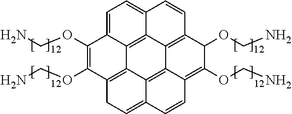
C1(OCN)=C(OCN)C2=C3C4=C5C6=C(C(OCN)C(OCN)=C7C6=C3C(=CC2)C=C7)C=CC5=CC=C14
